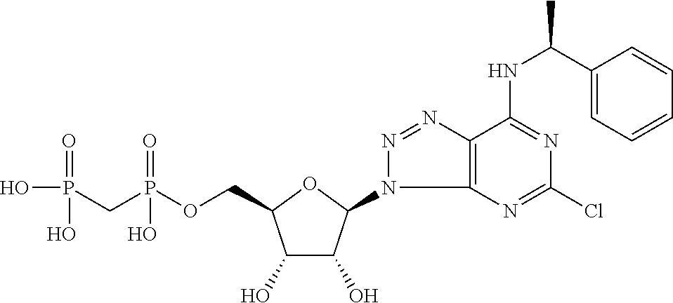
C1(O)C(O)C(N2C3=C(N=N2)C(NC(C2=CC=CC=C2)C)=NC(Cl)=N3)OC1COP(CP(O)(=O)O)(=O)O
